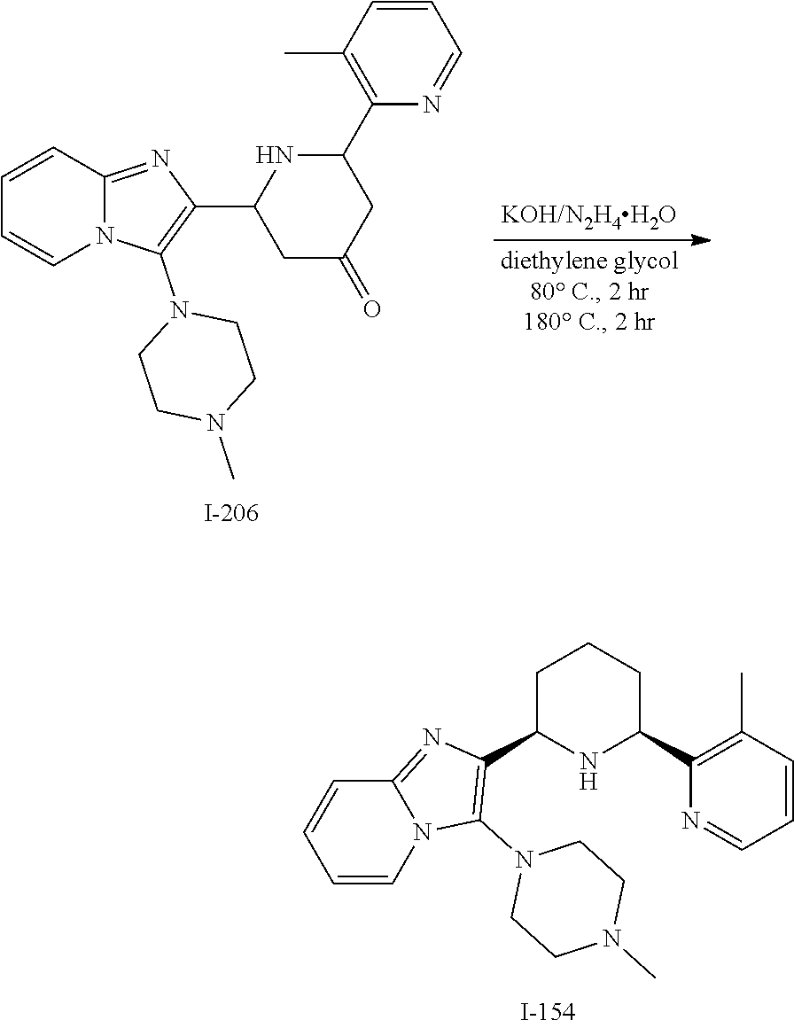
C1=CN2C(=NC(C3NC(C4=C(C)C=CC=N4)CCC3)=C2N2CCN(C)CC2)C=C1.C12=NC(C3CC(=O)CC(C4=C(C)C=CC=N4)N3)=C(N3CCN(C)CC3)N1C=CC=C2
